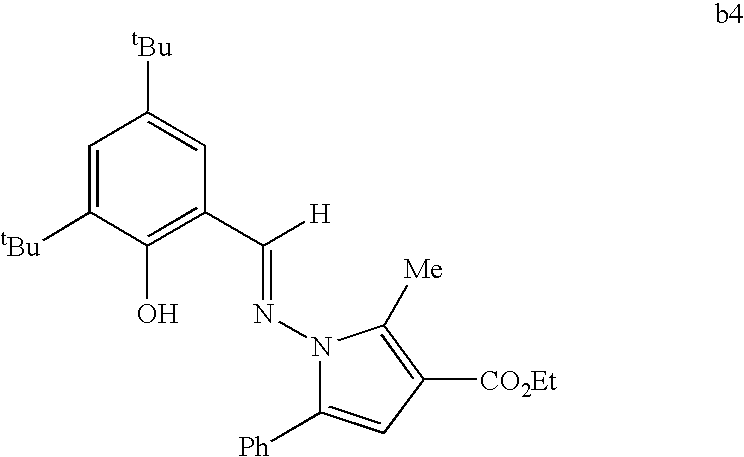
N1(N=C(C2=C(O)C([tBu])=CC([tBu])=C2)[H])C([Ph])=CC([CO2Et])=C1[Me]
